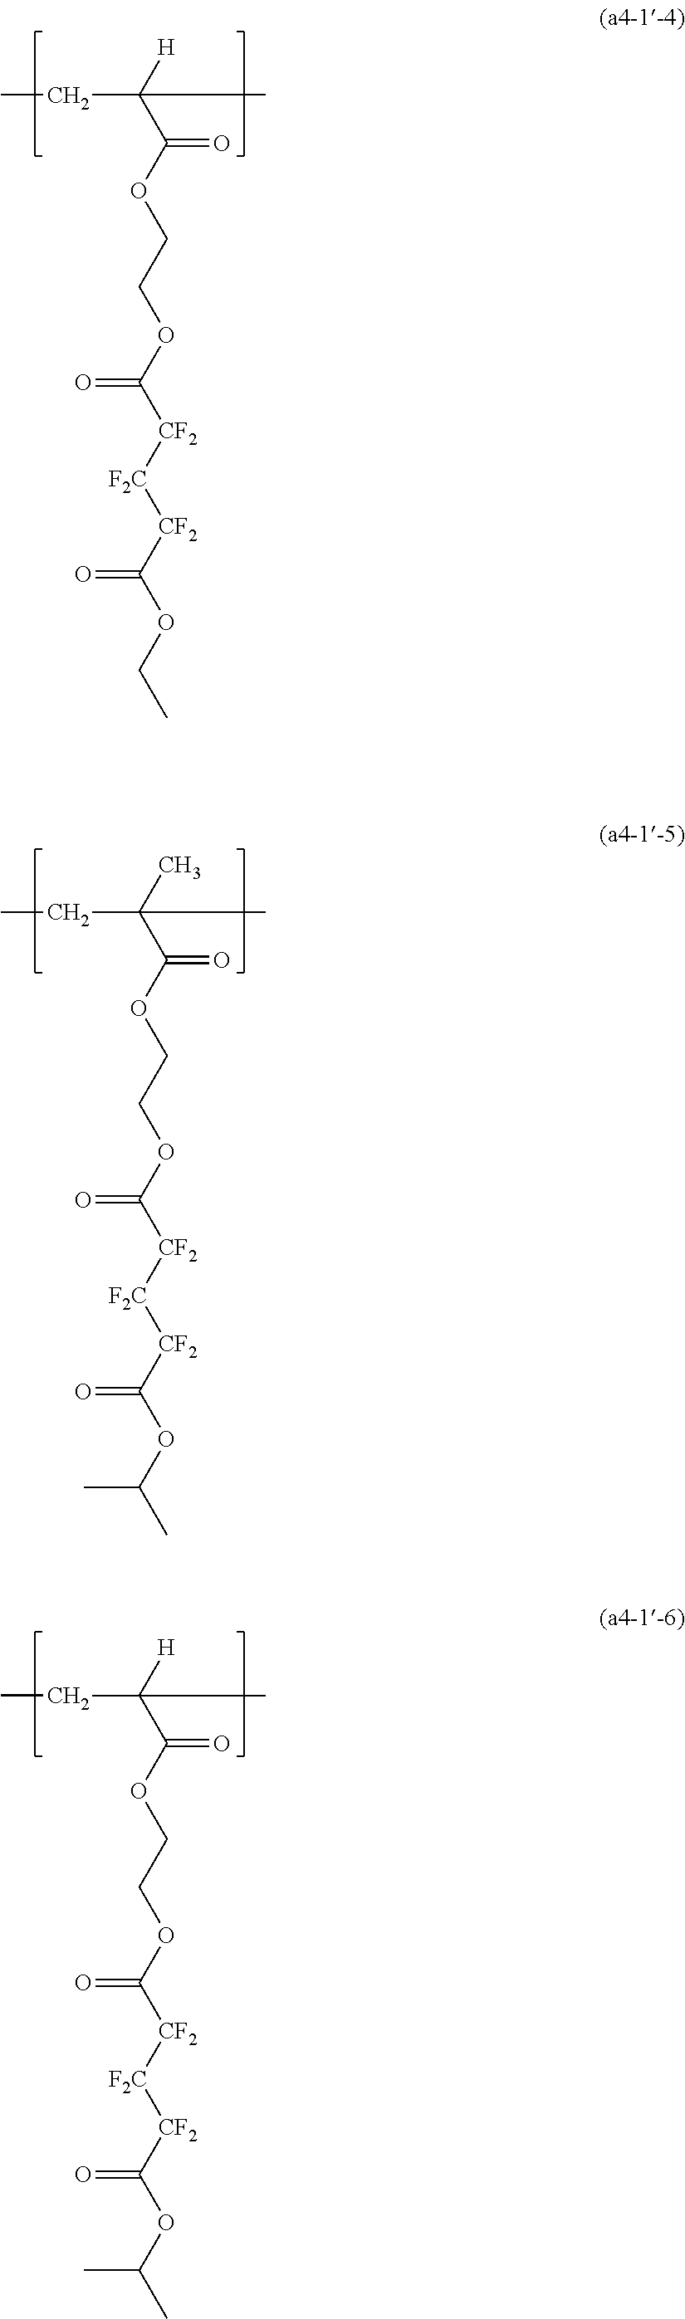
C(OC(C([H])(CC)C)=O)COC([CF2][F2C][CF2]C(OCC)=O)=O.C(OC(C(C)(CC)C)=O)COC([CF2][F2C][CF2]C(OC(C)C)=O)=O.C(OC(C([H])(CC)C)=O)COC([CF2][F2C][CF2]C(OC(C)C)=O)=O
